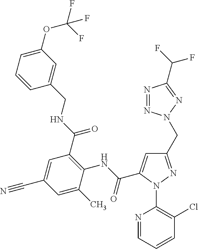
C1=CC=C(OC(F)(F)F)C=C1CNC(C1=C(NC(=O)C2=CC(CN3N=NC(C(F)F)=N3)=NN2C2=C(Cl)C=CC=N2)C(C)=CC(C#N)=C1)=O
